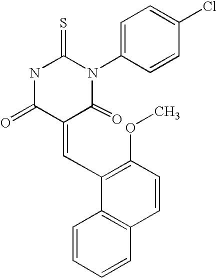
N1C(=O)C(=CC2=C(OC)C=CC3=C2C=CC=C3)C(=O)N(C2=CC=C(Cl)C=C2)C1=S
